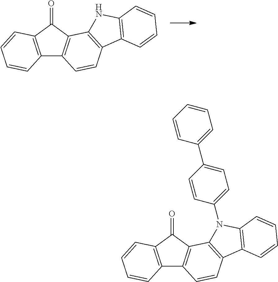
C12=C(C(=O)C3=C1C=CC1=C3NC3=C1C=CC=C3)C=CC=C2.C12=C(C(=O)C3=C1C=CC1=C3N(C3=CC=C(C4=CC=CC=C4)C=C3)C3=C1C=CC=C3)C=CC=C2
